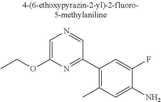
C1=C(OCC)N=C(C2=C(C)C=C(N)C(F)=C2)C=N1
